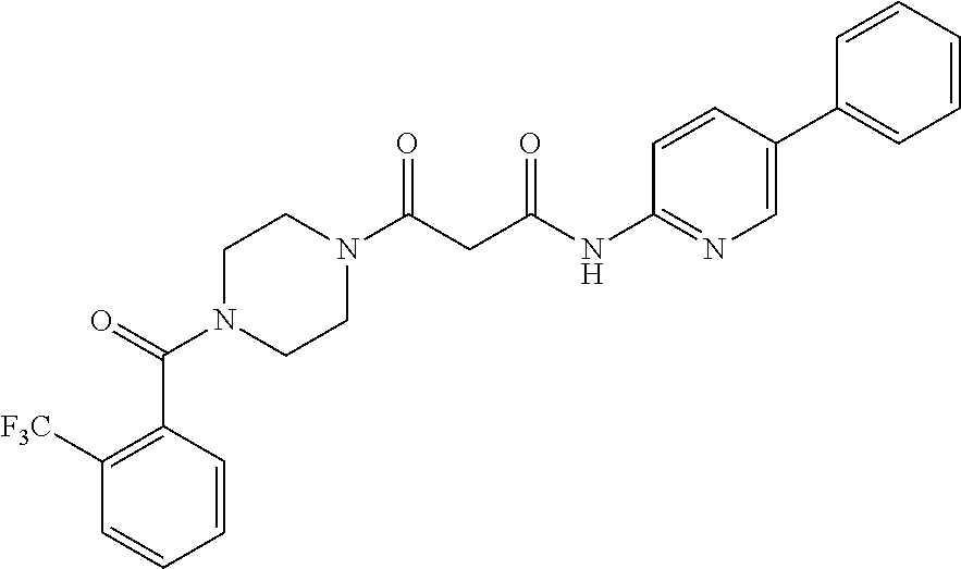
C1N(C(=O)C2=C([F3C])C=CC=C2)CCN(C(CC(NC2=NC=C(C3=CC=CC=C3)C=C2)=O)=O)C1
